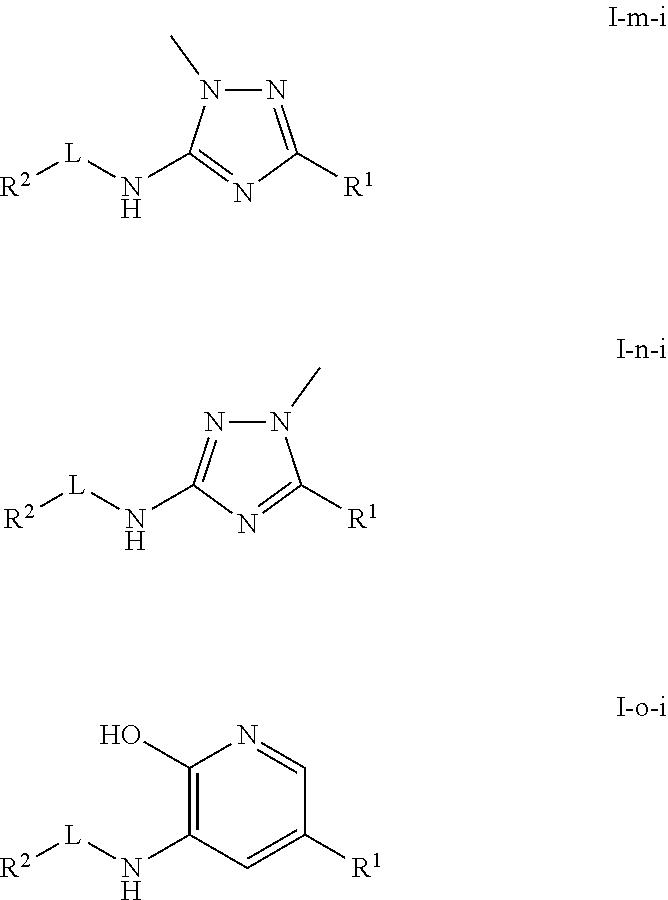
[R2][L]NC1=NC([R1])=NN1C.[R2][L]NC1=NN(C)C([R1])=N1.C1(O)=C(N[L][R2])C=C([R1])C=N1
